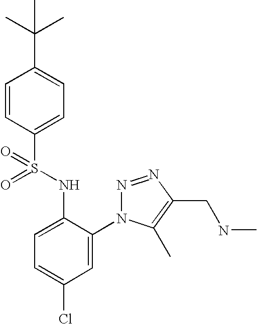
C1=CC(S(=O)(NC2=CC=C(Cl)C=C2N2N=NC(CNC)=C2C)=O)=CC=C1C(C)(C)C
